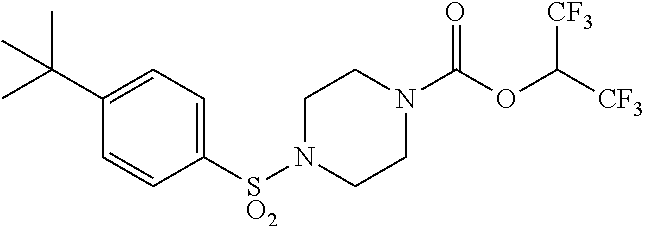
[SO2](N1CCN(C(OC([CF3])[CF3])=O)CC1)C1=CC=C(C(C)(C)C)C=C1
